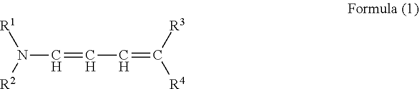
N(C=CC=C([R3])[R4])([R1])[R2]
